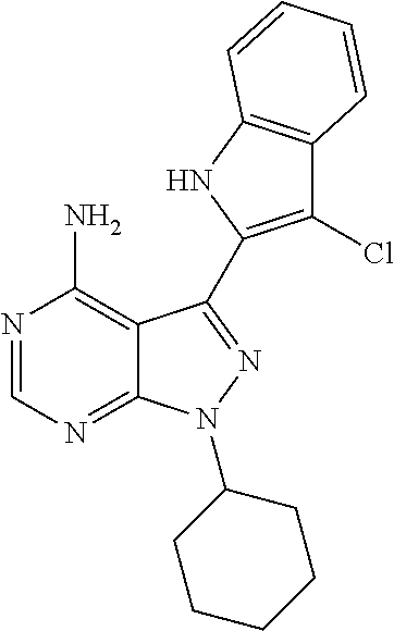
C12=C(N)N=CN=C1N(C1CCCCC1)N=C2C1=C(Cl)C2=C(N1)C=CC=C2
